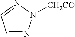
C1=NN([CH2CO])N=C1
